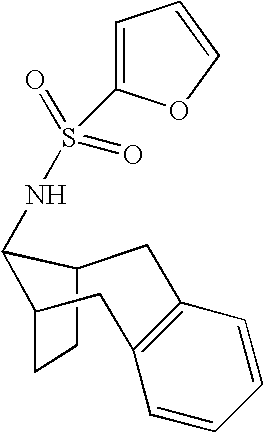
C12CCC(CC3=C(C=CC=C3)C1)C2NS(=O)(=O)C1=CC=CO1
